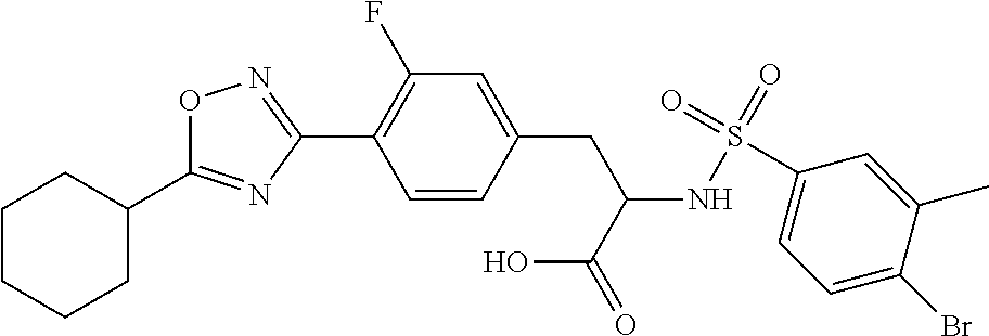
O1C(C2CCCCC2)=NC(C2=C(F)C=C(CC(NS(=O)(=O)C3=CC=C(Br)C(C)=C3)C(=O)O)C=C2)=N1
